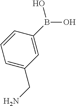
C1=C(B(O)O)C=CC=C1CN
